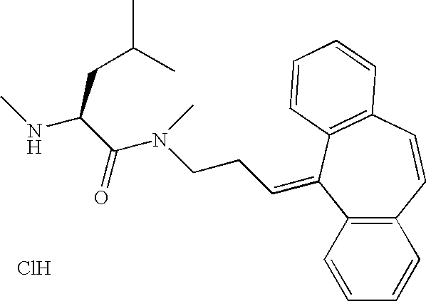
C12=C(C=CC=C1)C(=CCCN(C(C(NC)CC(C)C)=O)C)C1=C(C=C2)C=CC=C1.Cl
